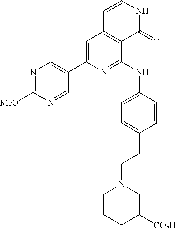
C1(C2=CC3=C(C(NC4=CC=C(CCN5CCCC([CO2H])C5)C=C4)=N2)C(=O)NC=C3)=CN=C([MeO])N=C1
